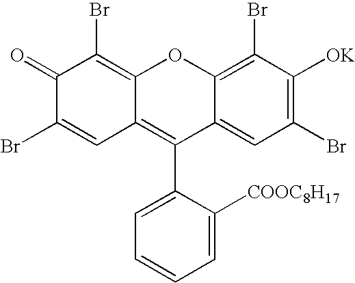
C1(=O)C(Br)=CC2=C(C3=CC=CC=C3[COOC8H17])C3=CC(Br)=C([OK])C(Br)=C3OC2=C1Br
